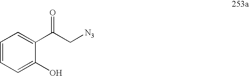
C1=CC=C(O)C(C(C[N3])=O)=C1
